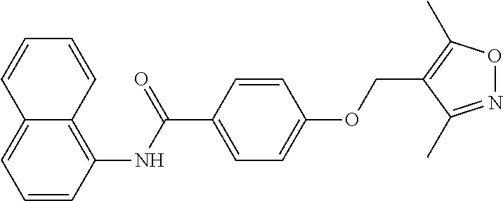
C1=CC(NC(C2=CC=C(OCC3=C(C)ON=C3C)C=C2)=O)=C2C(=C1)C=CC=C2
